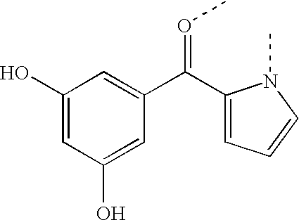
C1(O)=CC(O)=CC(C(C2=CC=CN2C)=OC)=C1
